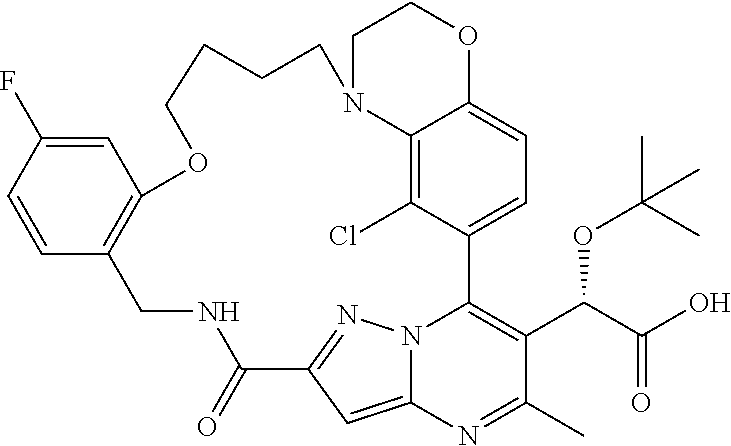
C12=C(Cl)C3=CC=C1OCCN2CCCCOC1=C(CNC(=O)C2=NN4C3=C(C(OC(C)(C)C)C(=O)O)C(C)=NC4=C2)C=CC(F)=C1
